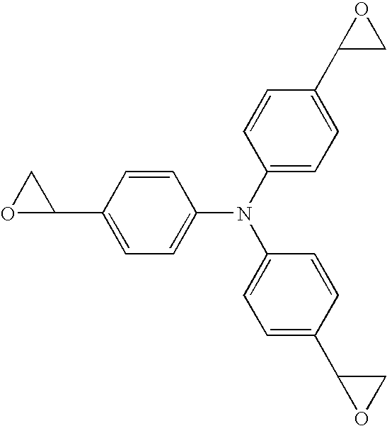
C1(C2CO2)=CC=C(N(C2=CC=C(C3CO3)C=C2)C2=CC=C(C3OC3)C=C2)C=C1
